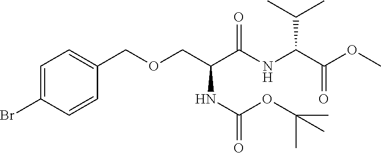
O(CC(C(NC(C(OC)=O)C(C)C)=O)NC(=O)OC(C)(C)C)CC1=CC=C(Br)C=C1
